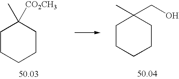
C1CCCCC1([CO2CH3])C.C1CCCCC1(CO)C
